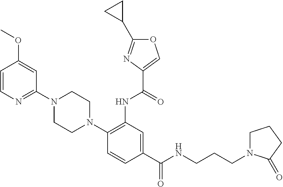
C1=CC(OC)=CC(N2CCN(C3=C(NC(=O)C4=COC(C5CC5)=N4)C=C(C(NCCCN4CCCC4=O)=O)C=C3)CC2)=N1
